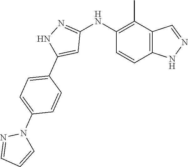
C12=C(C(C)=C(NC3=NNC(C4=CC=C(N5N=CC=C5)C=C4)=C3)C=C1)C=NN2
